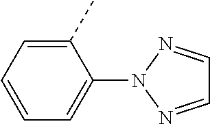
C1(C)=CC=CC=C1N1N=CC=N1
